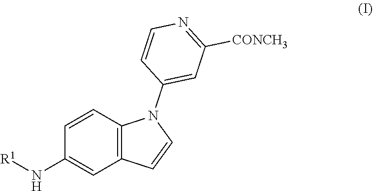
C1(N[R1])=CC2=C(C=C1)N(C1=CC([CONCH3])=NC=C1)C=C2
